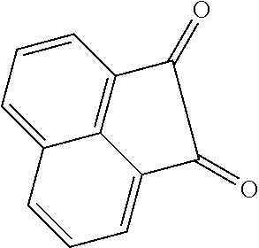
C1=C2C3=C(C=C1)C(=O)C(=O)C3=CC=C2
